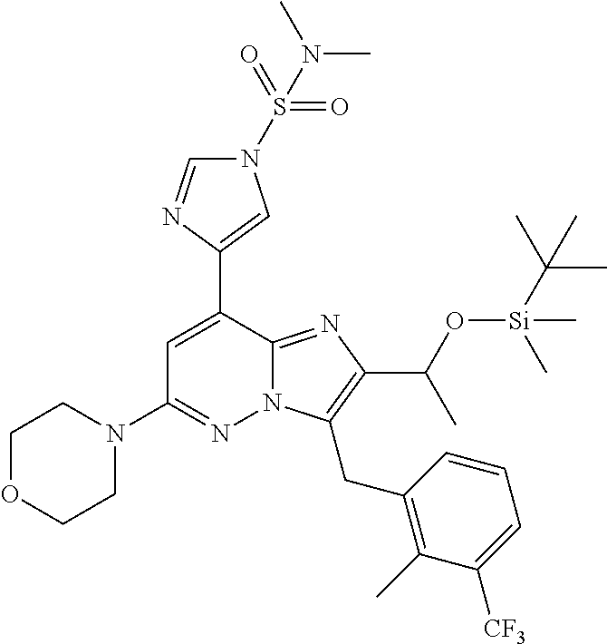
C1OCCN(C2=NN3C(=NC(C(O[Si](C(C)(C)C)(C)C)C)=C3CC3=C(C)C([CF3])=CC=C3)C(C3=CN(S(=O)(=O)N(C)C)C=N3)=C2)C1
